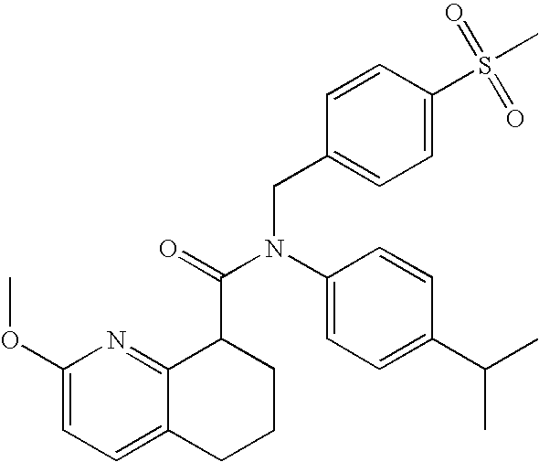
C1(OC)=CC=C2C(=N1)C(C(=O)N(C1=CC=C(C(C)C)C=C1)CC1=CC=C(S(C)(=O)=O)C=C1)CCC2
